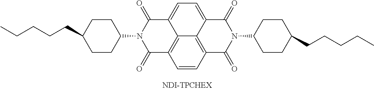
C1CC(CCCCC)CCC1N1C(=O)C2=C3C(=CC=C4C3=C(C=C2)C(=O)N(C2CCC(CCCCC)CC2)C4=O)C1=O
